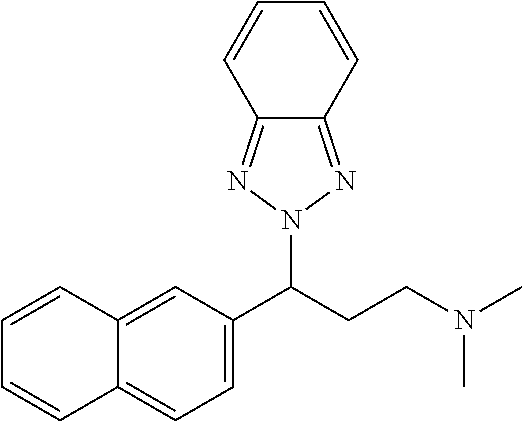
C1=C2C(=CC=C1C(CCN(C)C)N1N=C3C(=N1)C=CC=C3)C=CC=C2
